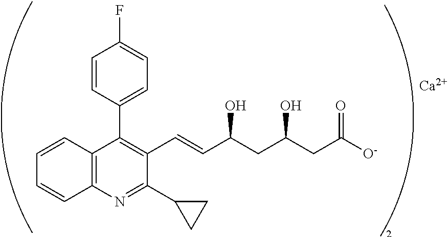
C1=CC2=C(C=C1)N=C(C1CC1)C(C=CC(CC(CC([O-])=O)O)O)=C2C1=CC=C(F)C=C1.[Ca]
